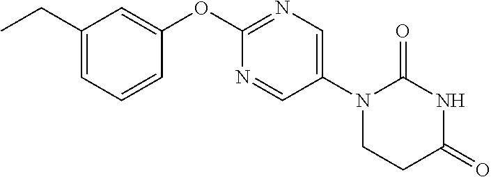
C1(CC)=CC=CC(OC2=NC=C(N3CCC(=O)NC3=O)C=N2)=C1
